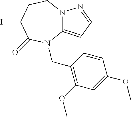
N12C(=CC(C)=N1)N(CC1=C(OC)C=C(OC)C=C1)C(=O)C(I)CC2
